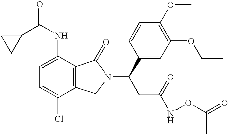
C1(C(NC2=CC=C(Cl)C3=C2C(=O)N(C(CC(NOC(=O)C)=O)C2=CC(OCC)=C(OC)C=C2)C3)=O)CC1
